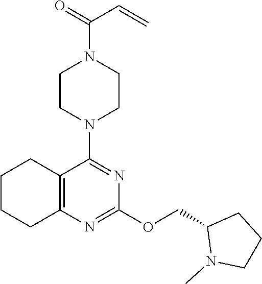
C1CCC2=C(C1)C(N1CCN(C(C=C)=O)CC1)=NC(OCC1N(C)CCC1)=N2
